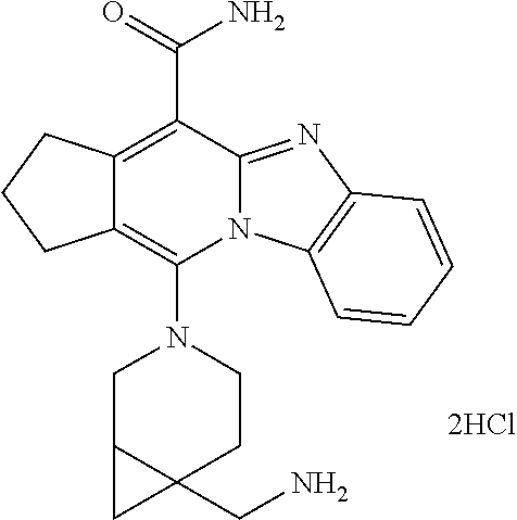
C12=C(N3CC4C(CN)(CC3)C4)N3C(=NC4=C3C=CC=C4)C(C(N)=O)=C1CCC2.[2HCl]
